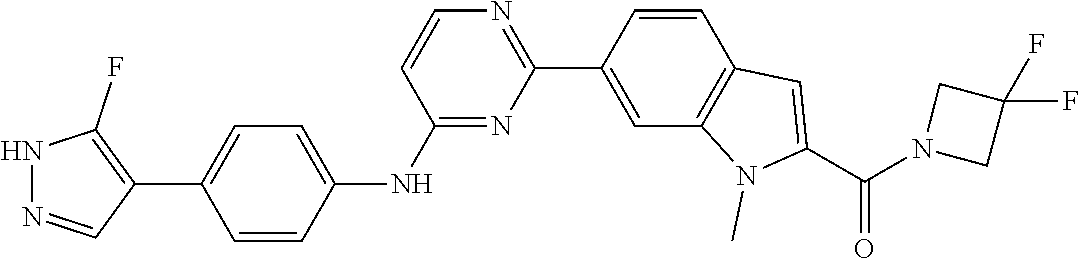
N1=C(NC2=CC=C(C3=C(F)NN=C3)C=C2)C=CN=C1C1=CC2=C(C=C1)C=C(C(=O)N1CC(F)(F)C1)N2C
